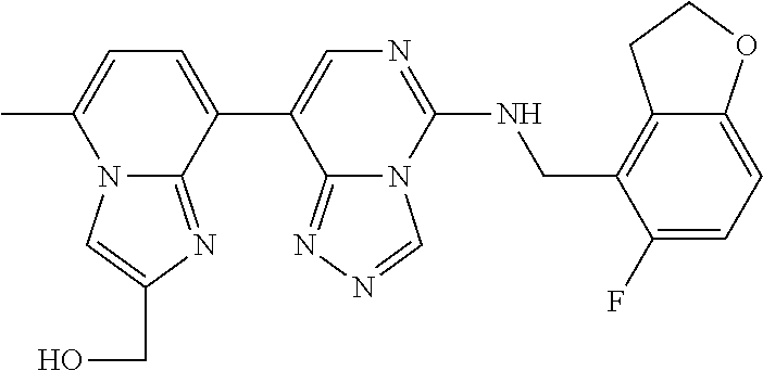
C1(C2=CC=C(C)N3C2=NC(CO)=C3)=CN=C(NCC2=C3C(=CC=C2F)OCC3)N2C1=NN=C2
